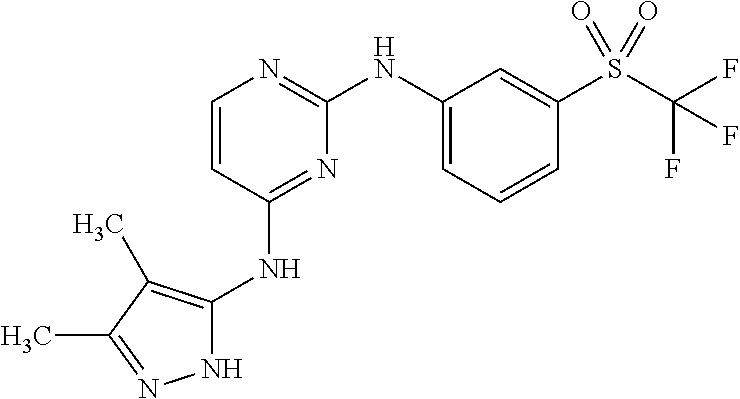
N1C(NC2=NC(NC3=CC=CC(S(C(F)(F)F)(=O)=O)=C3)=NC=C2)=C(C)C(C)=N1
